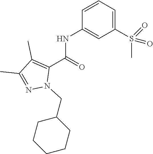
N(C(=O)C1=C(C)C(C)=NN1CC1CCCCC1)C1=CC(S(C)(=O)=O)=CC=C1
